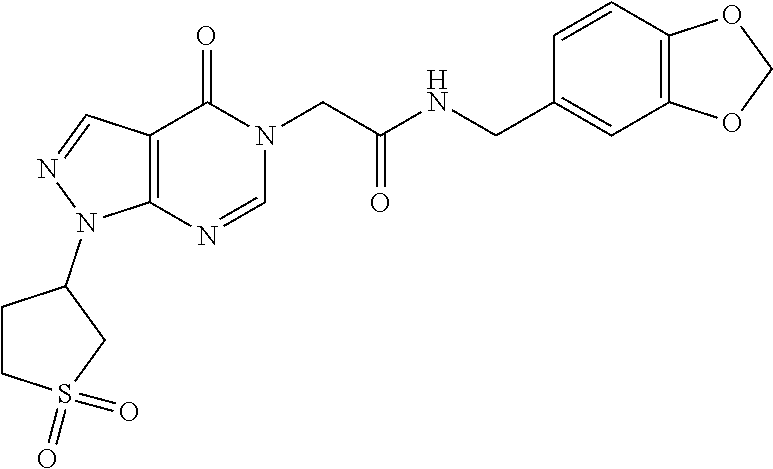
C12=C(C=NN1C1CCS(=O)(=O)C1)C(=O)N(CC(=O)NCC1=CC3=C(C=C1)OCO3)C=N2
